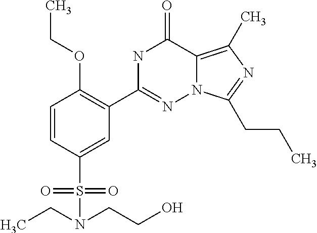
N1C(C2=C(OCC)C=CC(S(N(CC)CCO)(=O)=O)=C2)=NN2C(=C(C)N=C2CCC)C1=O
